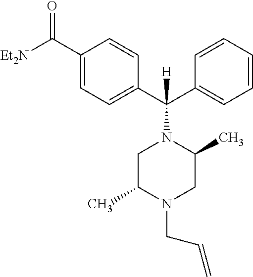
C1(C([Et2N])=O)=CC=C(C(C2=CC=CC=C2)(N2CC(C)N(CC=C)CC2C)[H])C=C1
